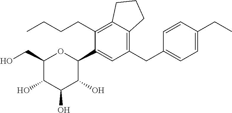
C1(CC2=CC=C(CC)C=C2)=C2C(=C(CCCC)C(C3OC(CO)C(O)C(O)C3O)=C1)CCC2
